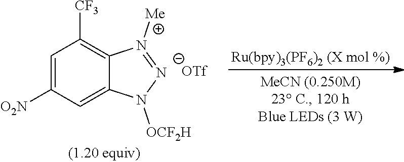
C1=C([O2N])C=C2C(=C1[CF3])N([Me])=NN2[OCF2H].[OTf]
